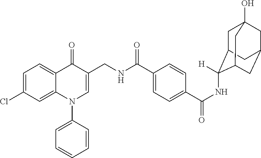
C1=C(Cl)C=C2C(=C1)C(=O)C(CNC(C1=CC=C(C(NC3([H])C4CC5(O)CC(CC3C5)C4)=O)C=C1)=O)=CN2C1=CC=CC=C1
